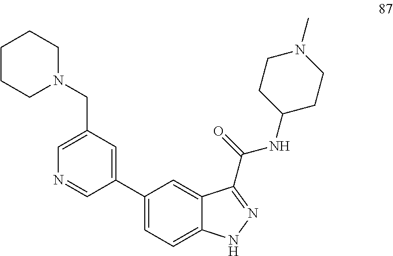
C1(C2=CC(CN3CCCCC3)=CN=C2)=CC=C2C(=C1)C(C(=O)NC1CCN(C)CC1)=NN2
